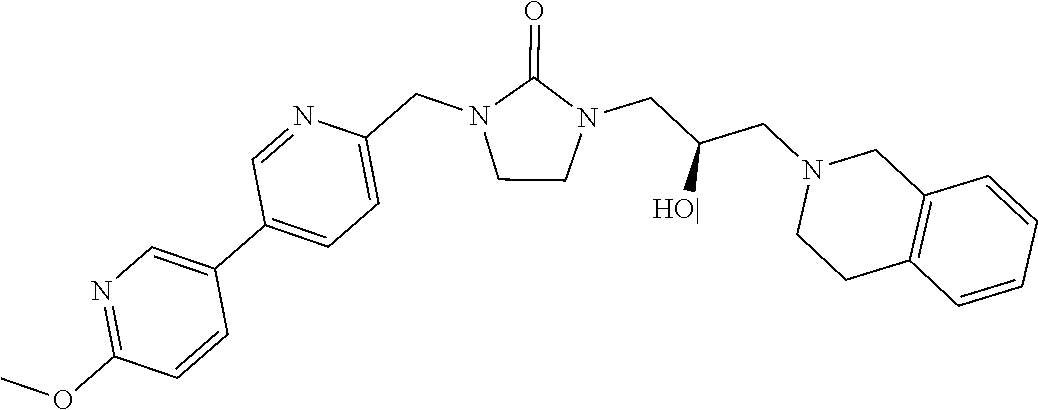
C1CN(CC(CN2CCC3=C(C2)C=CC=C3)[HO|])C(=O)N1CC1=CC=C(C2=CN=C(OC)C=C2)C=N1
